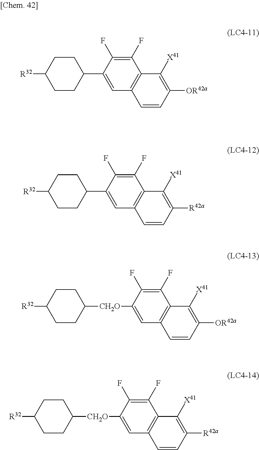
C1CC(C2=CC3=C(C(F)=C2F)C([X41])=C([OR42a])C=C3)CCC1[R32].C1CC(C2=CC3=C(C(F)=C2F)C([X41])=C([R42a])C=C3)CCC1[R32].C1CC([CH2O]C2=CC3=C(C(F)=C2F)C([X41])=C([OR42a])C=C3)CCC1[R32].C1CC([CH2O]C2=CC3=C(C(F)=C2F)C([X41])=C([R42a])C=C3)CCC1[R32]
